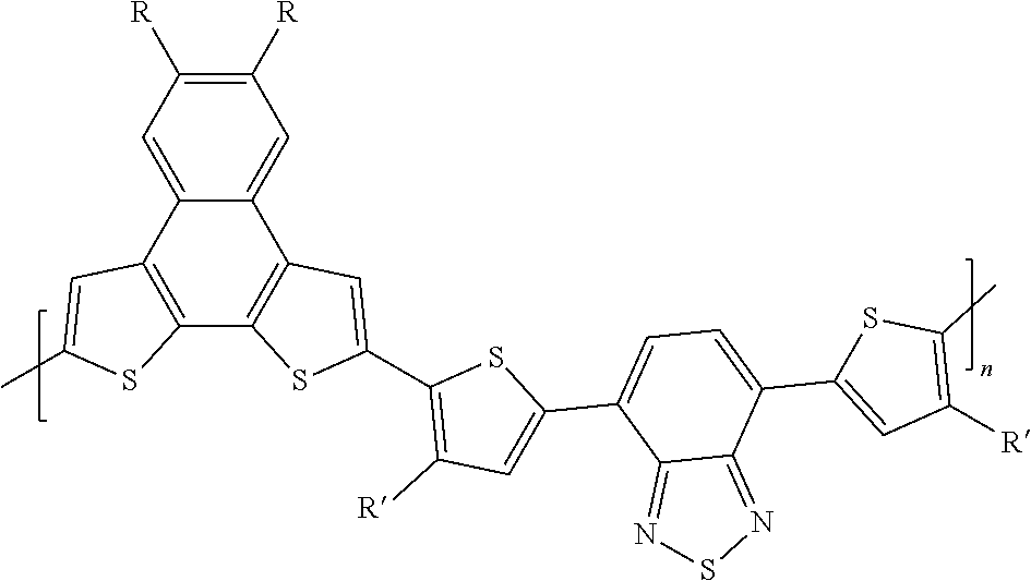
C1=C2C(=CC([R])=C1[R])C1=C(C3=C2C=C(C)S3)SC(C2=C([R])C=C(C3=CC=C(C4=CC([R])=C(C)S4)C4=NSN=C34)S2)=C1
